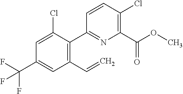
C1=CC(Cl)=C(C(=O)OC)N=C1C1=C(C=C)C=C(C(F)(F)F)C=C1Cl
